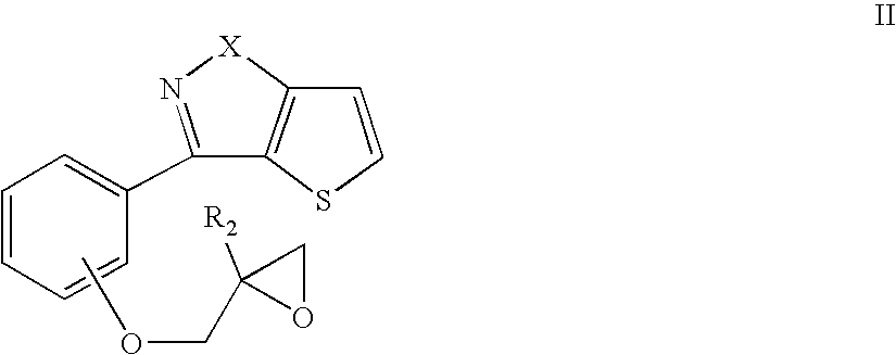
COCC1([R2])OC1.C1=CC=CC(C2=N[X]C3=C2SC=C3)=C1
